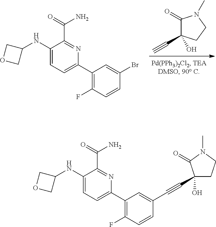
C1(=O)C(C#C)(O)CCN1C.C1(NC2COC2)=CC=C(C2=C(F)C=CC(Br)=C2)N=C1C(=O)N.C1(NC2COC2)=CC=C(C2=C(F)C=CC(C#CC3(O)CCN(C)C3=O)=C2)N=C1C(=O)N
